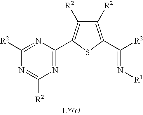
N1=C(C2=C([R2])C([R2])=C(C(=N[R1])[R2])S2)N=C([R2])N=C1[R2]
